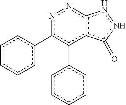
n1c(-c2ccccc2)c(-c2ccccc2)c2c(n1)nnc2=O
